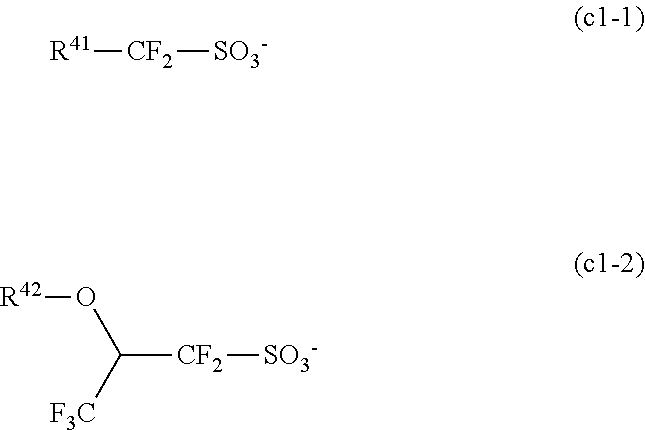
[R41][CF2][SO3-].[CF2]([SO3-])C(O[R42])[F3C]
